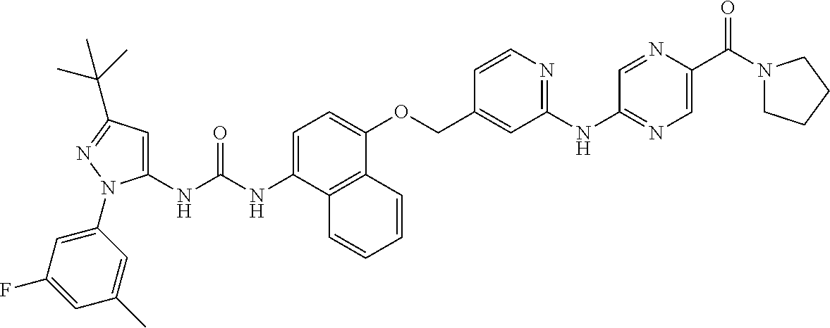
N(C(NC1=CC(C(C)(C)C)=NN1C1=CC(F)=CC(C)=C1)=O)C1=CC=C(OCC2=CC(NC3=NC=C(C(N4CCCC4)=O)N=C3)=NC=C2)C2=C1C=CC=C2
